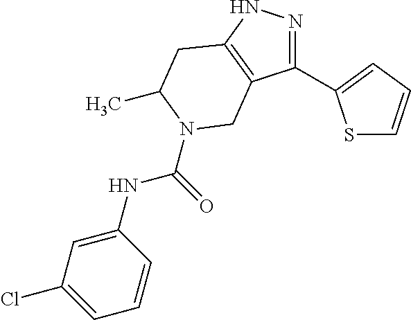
N1=C(C2=CC=CS2)C2=C(N1)CC(C)N(C(=O)NC1=CC(Cl)=CC=C1)C2
